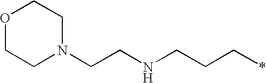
O1CCN(CCNCCC*)CC1
